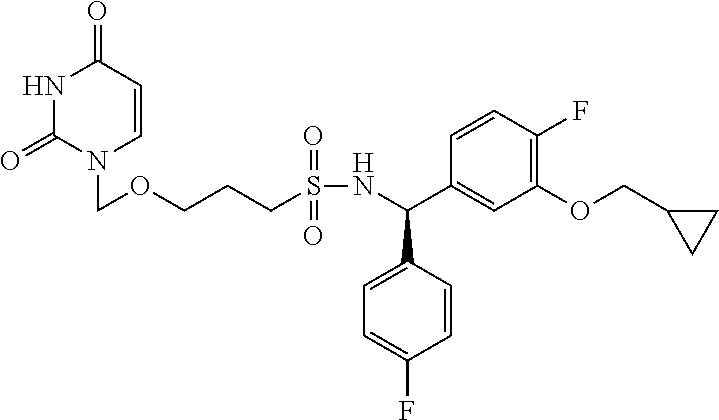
N1C(=O)N(COCCCS(NC(C2=CC(OCC3CC3)=C(F)C=C2)C2=CC=C(F)C=C2)(=O)=O)C=CC1=O
